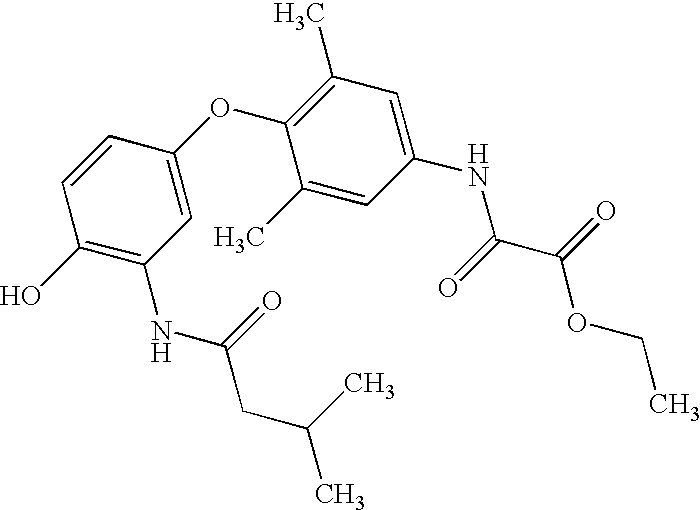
C1(O)=C(NC(=O)CC(C)C)C=C(OC2=C(C)C=C(NC(=O)C(=O)OCC)C=C2C)C=C1
